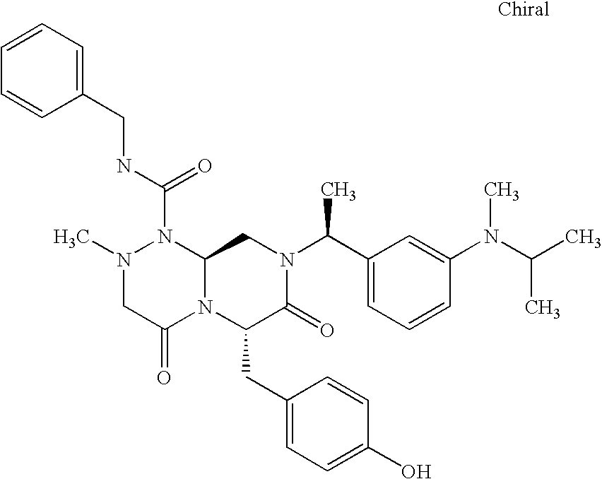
N1(C)CC(=O)N2C(N1C(NCC1=CC=CC=C1)=O)CN(C(C1=CC=CC(N(C(C)C)C)=C1)C)C(=O)C2CC1=CC=C(O)C=C1
